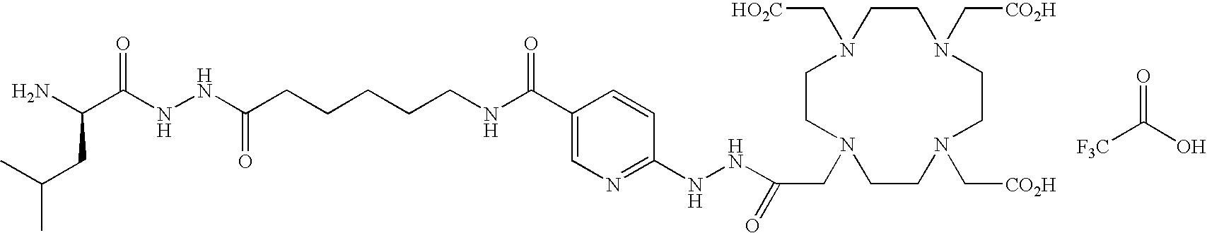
C1=CC(NNC(CN2CCN(C[HO2C])CCN(C[CO2H])CCN(C[CO2H])CC2)=O)=NC=C1C(NCCCCCC(NNC(C(N)CC(C)C)=O)=O)=O.[F3C]C(O)=O
